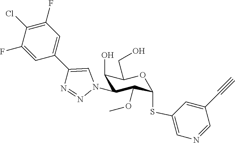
C1(F)=CC(C2=CN(C3C(O)C(CO)OC(SC4=CN=CC(C#C)=C4)C3OC)N=N2)=CC(F)=C1Cl
